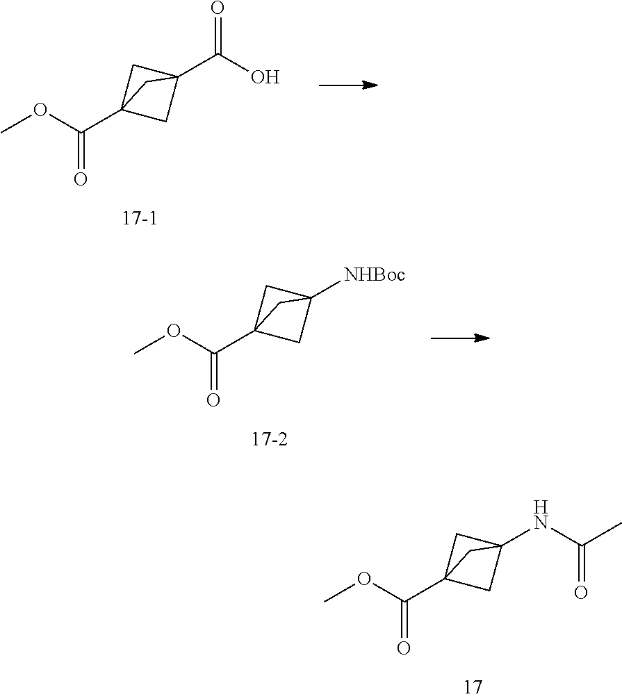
COC(=O)C12CC(C(O)=O)(C1)C2.COC(=O)C12CC([NHBoc])(C1)C2.COC(=O)C12CC(NC(=O)C)(C1)C2
